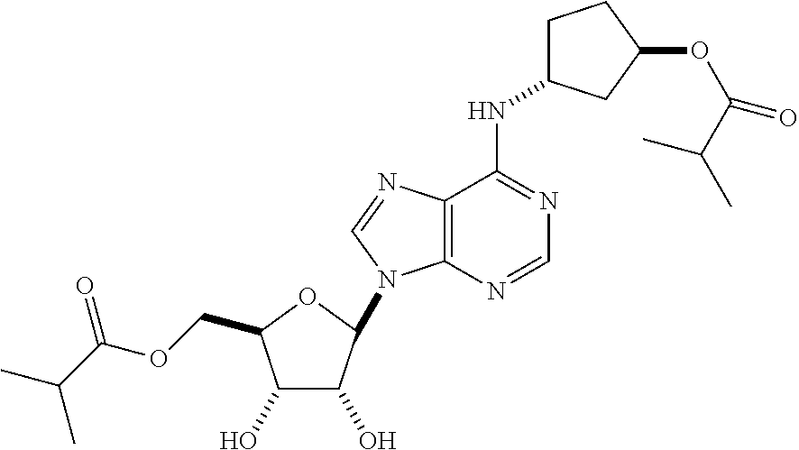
C12=C(N=CN=C1NC1CCC(OC(=O)C(C)C)C1)N(C1C(O)C(O)C(COC(C(C)C)=O)O1)C=N2
